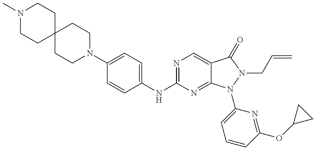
N1(C)CCC2(CC1)CCN(C1=CC=C(NC3=NC=C4C(=N3)N(C3=CC=CC(OC5CC5)=N3)N(CC=C)C4=O)C=C1)CC2
